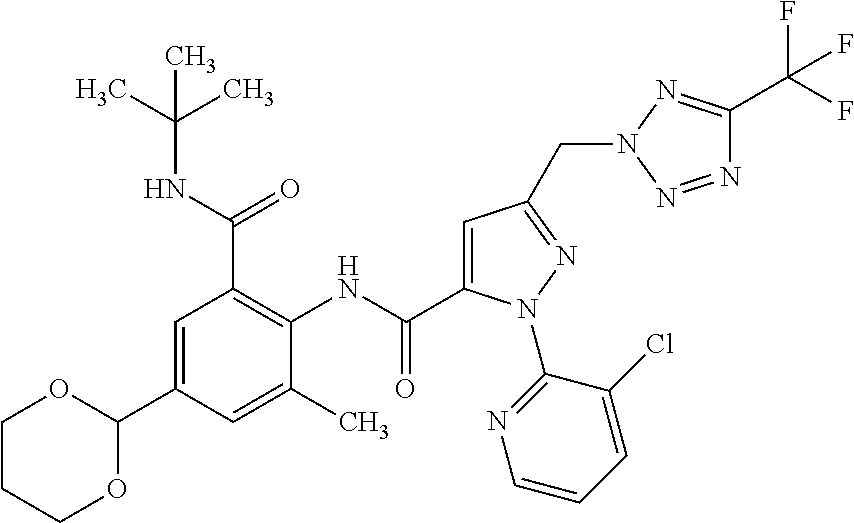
C1=C(C2OCCCO2)C=C(C)C(NC(=O)C2=CC(CN3N=C(C(F)(F)F)N=N3)=NN2C2=NC=CC=C2Cl)=C1C(NC(C)(C)C)=O
